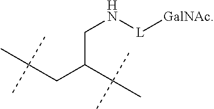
CC(CC(C(C)(C)C)CN[L][GalNAc])(C)C
